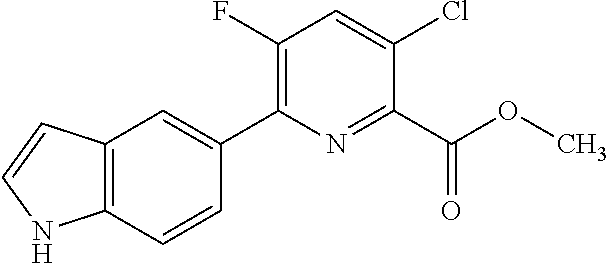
C12=C(C=CN1)C=C(C1=C(F)C=C(Cl)C(C(OC)=O)=N1)C=C2
